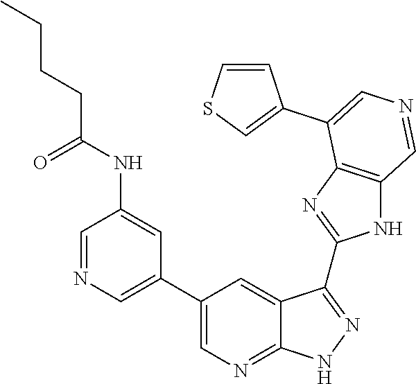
C1=NC=C(C2=CN=C3C(=C2)C(C2=NC4=C(N2)C=NC=C4C2=CSC=C2)=NN3)C=C1NC(=O)CCCC
